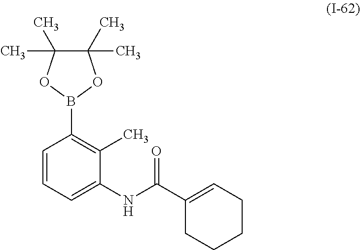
C1=CC=C(NC(C2=CCCCC2)=O)C(C)=C1B1OC(C)(C)C(C)(C)O1
